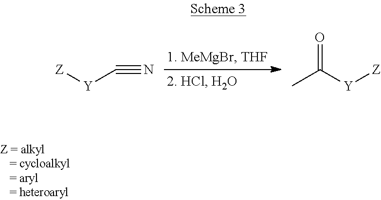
[Z][Y]C#N.CC([Y][Z])=O
